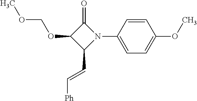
C1(OCOC)C(C=C[Ph])N(C2=CC=C(OC)C=C2)C1=O
